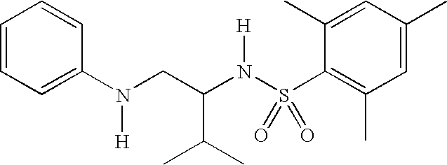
C1=CC=C(N(CC(N(S(C2=C(C)C=C(C)C=C2C)(=O)=O)[H])C(C)C)[H])C=C1
